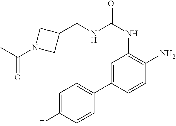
N(C(NC1=C(N)C=CC(C2=CC=C(F)C=C2)=C1)=O)CC1CN(C(C)=O)C1
